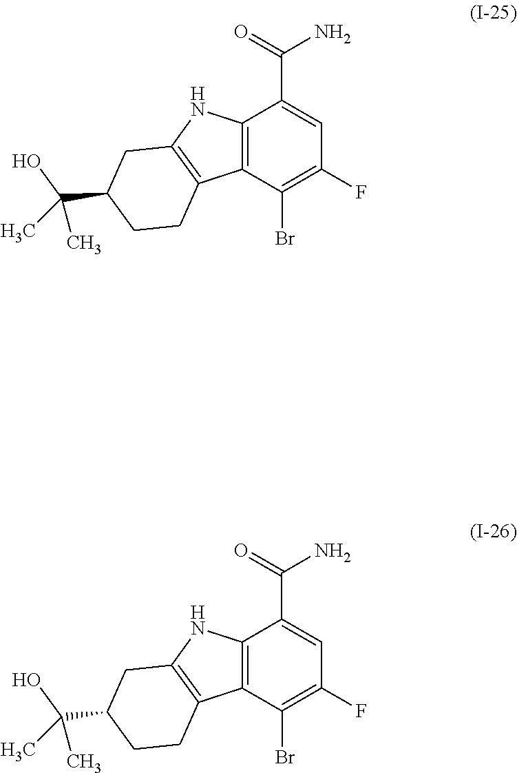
C12=C(C(Br)=C(F)C=C1C(=O)N)C1=C(CC(C(O)(C)C)CC1)N2.C12=C(C(Br)=C(F)C=C1C(=O)N)C1=C(CC(C(O)(C)C)CC1)N2
